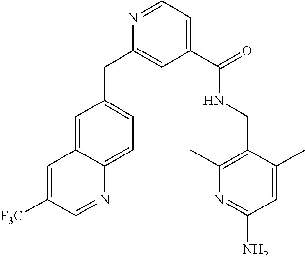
C1=C2C(=CC=C1CC1=CC(C(NCC3=C(C)N=C(N)C=C3C)=O)=CC=N1)N=CC([F3C])=C2
